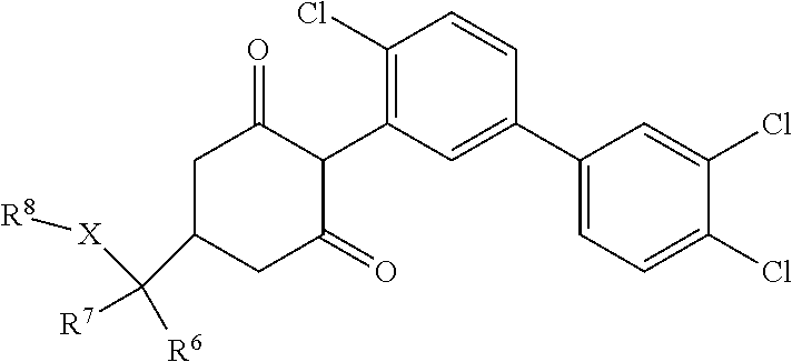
C1(Cl)=C(C2C(=O)CC(C([R7])([R6])[X][R8])CC2=O)C=C(C2=CC=C(Cl)C(Cl)=C2)C=C1
